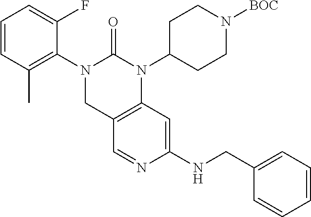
C1=CC(C)=C(N2CC3=C(C=C(NCC4=CC=CC=C4)N=C3)N(C3CCN([BOC])CC3)C2=O)C(F)=C1
